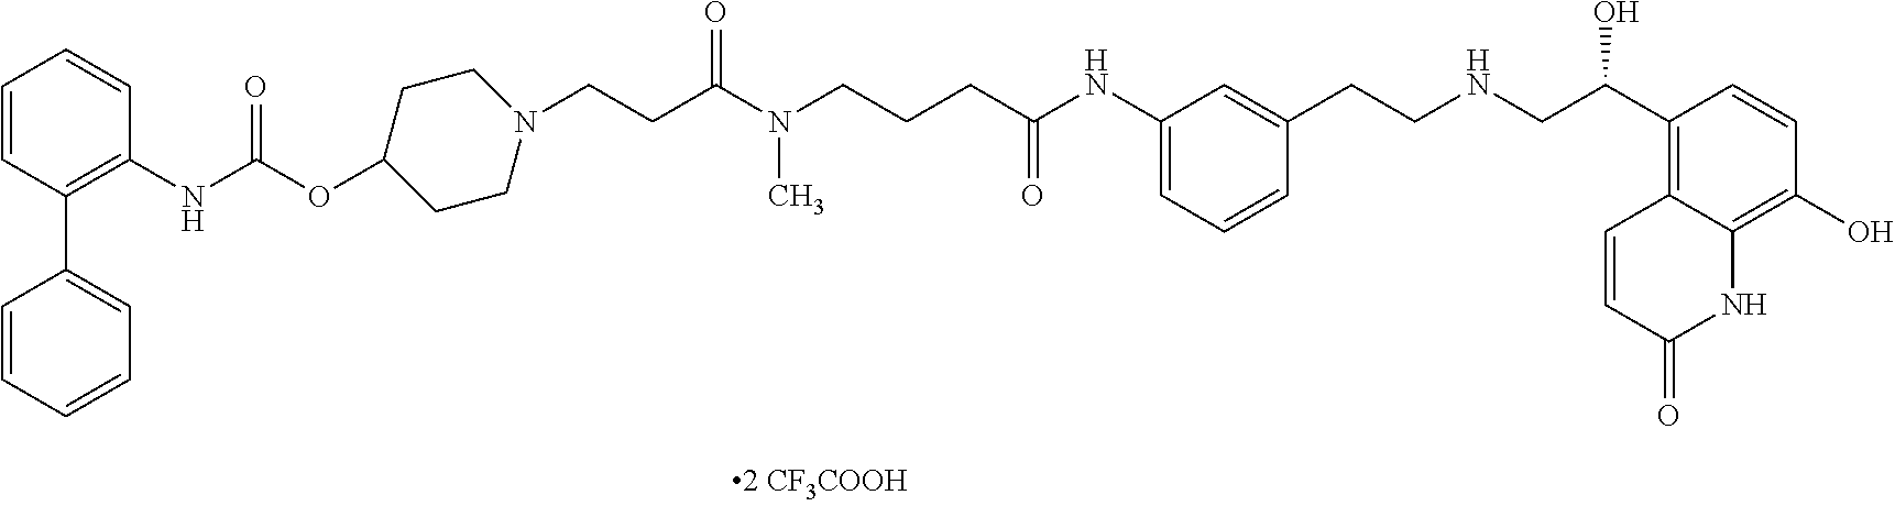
C1=CC(C2=CC=CC=C2)=C(NC(OC2CCN(CCC(N(CCCC(NC3=CC=CC(CCNCC(C4=C5C(=C(O)C=C4)NC(=O)C=C5)O)=C3)=O)C)=O)CC2)=O)C=C1
